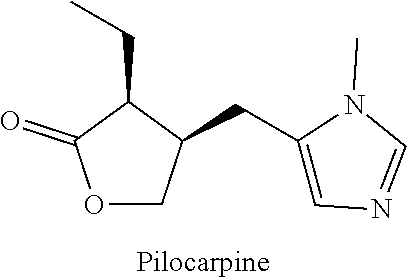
O1CC(CC2=CN=CN2C)C(CC)C1=O
